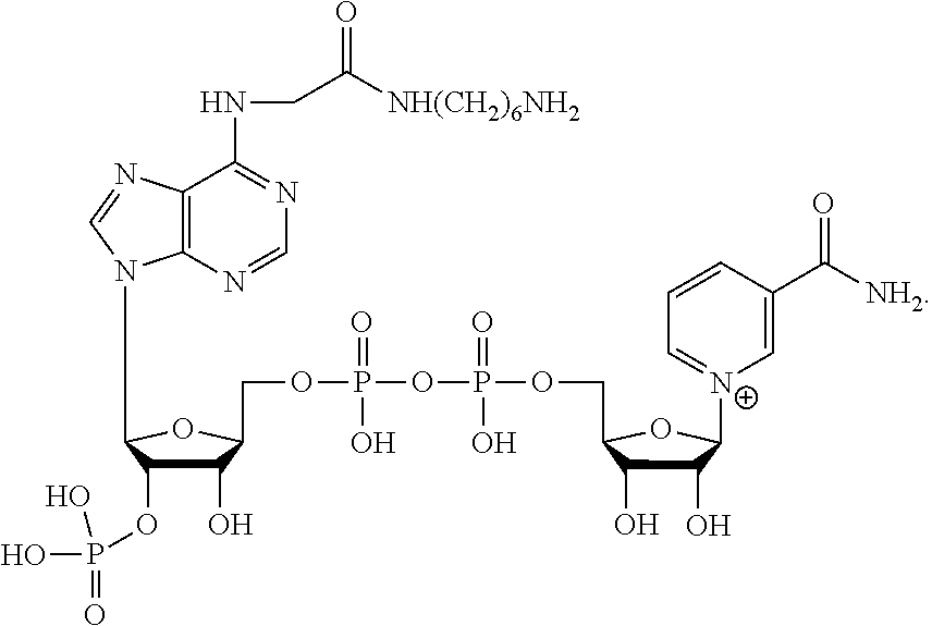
C1(O)C(OP(=O)(O)O)C(N2C3=C(C(NCC([NH(CH2)6NH2])=O)=NC=N3)N=C2)OC1COP(OP(OCC1C(O)C(O)C([N+]2=CC=CC(C([NH2])=O)=C2)O1)(=O)O)(=O)O
